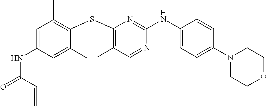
C1(N2CCOCC2)=CC=C(NC2=NC(SC3=C(C)C=C(NC(=O)C=C)C=C3C)=C(C)C=N2)C=C1
